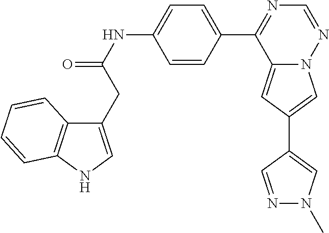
C12=CC(C3=CN(C)N=C3)=CN1N=CN=C2C1=CC=C(NC(=O)CC2=CNC3=C2C=CC=C3)C=C1
